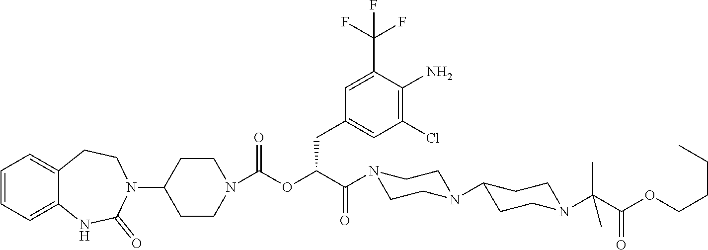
C1=CC=C2C(=C1)CCN(C1CCN(C(OC(C(N3CCN(C4CCN(C(C(OCCCC)=O)(C)C)CC4)CC3)=O)CC3=CC(Cl)=C(N)C(C(F)(F)F)=C3)=O)CC1)C(=O)N2
